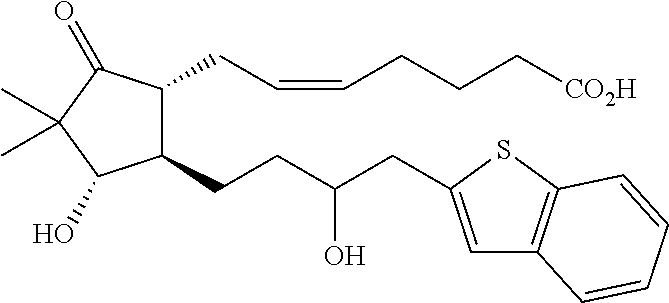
C1(CCC(CC2=CC3=C(S2)C=CC=C3)O)C(CC=CCCC[CO2H])C(=O)C(C)(C)C1O
